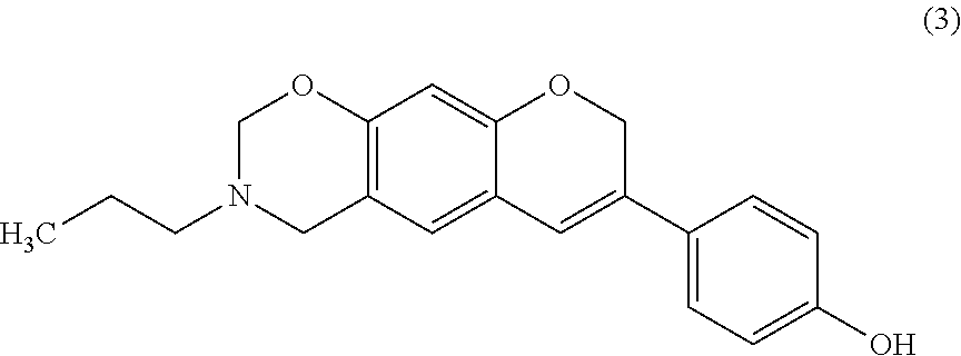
C(N1CC2=C(OC1)C=C1C(=C2)C=C(C2=CC=C(O)C=C2)CO1)CC
